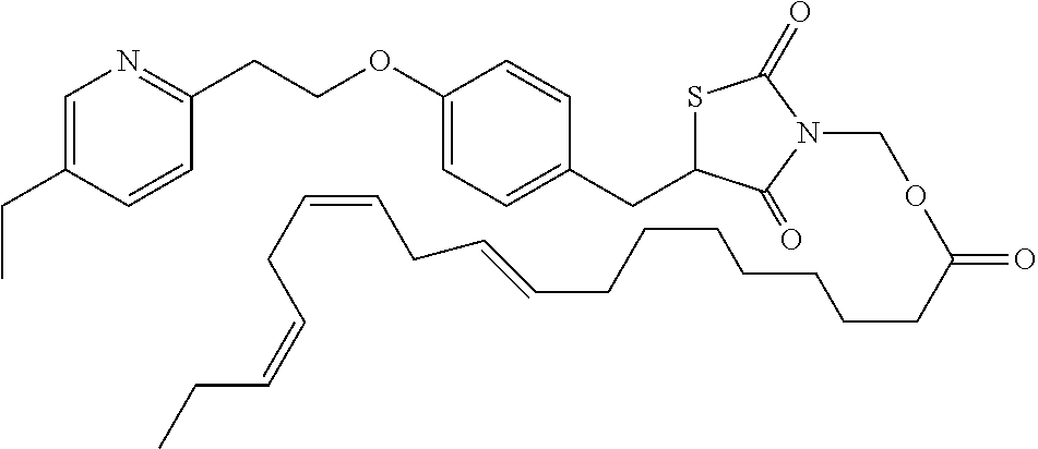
C(OC1=CC=C(CC2SC(=O)N(COC(=O)CCCCCCCC=CCC=CCC=CCC)C2=O)C=C1)CC1=NC=C(CC)C=C1
